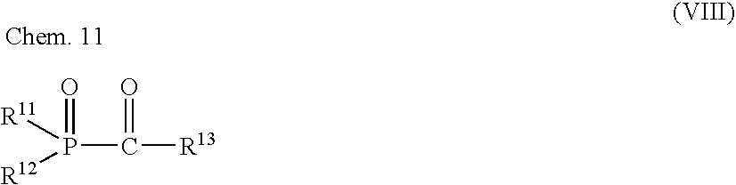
P(C([R13])=O)(=O)([R11])[R12]
